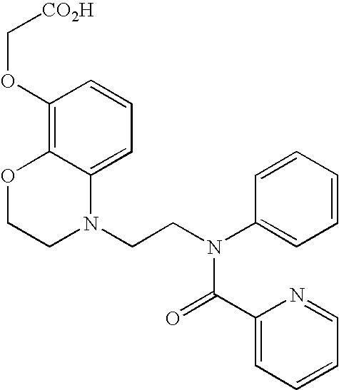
C1=C2C(=C(OC[CO2H])C=C1)OCCN2CCN(C1=CC=CC=C1)C(=O)C1=CC=CC=N1
